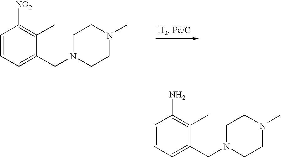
C1=CC=C(CN2CCN(C)CC2)C(C)=C1[NO2].C1=CC=C(CN2CCN(C)CC2)C(C)=C1N
